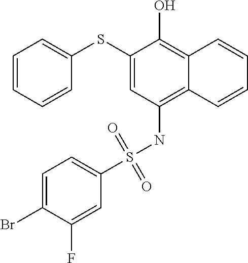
C1=CC=CC(SC2=CC(NS(C3=CC=C(Br)C(F)=C3)(=O)=O)=C3C(=C2O)C=CC=C3)=C1
